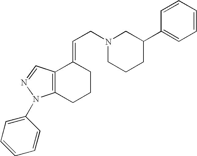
C12=C(CCCC1=CCN1CCCC(C3=CC=CC=C3)C1)N(C1=CC=CC=C1)N=C2
